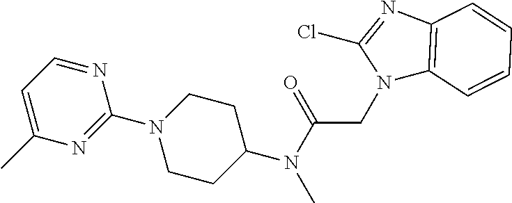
C1=C(C)N=C(N2CCC(N(C(=O)CN3C4=C(N=C3Cl)C=CC=C4)C)CC2)N=C1
